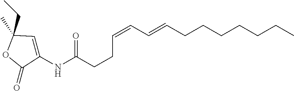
C(=CC=CCCCCCCC)CCC(NC1=CC(C)(CC)OC1=O)=O
